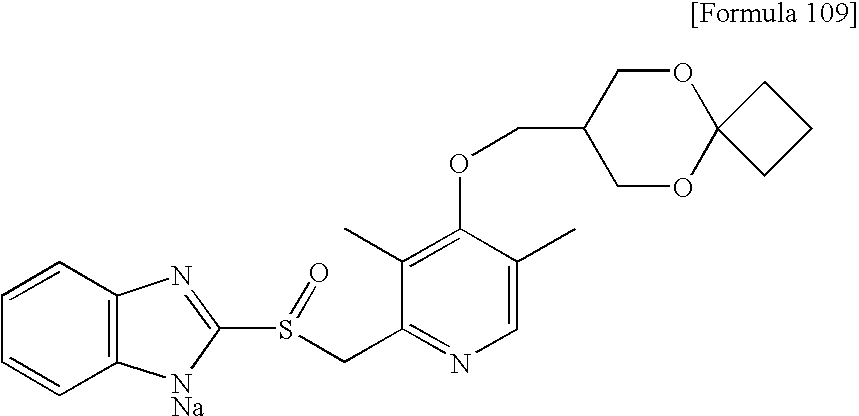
C1(C)=C(OCC2COC3(OC2)CCC3)C(C)=CN=C1CS(C1=NC2=C(C=CC=C2)[NNa]1)=O
